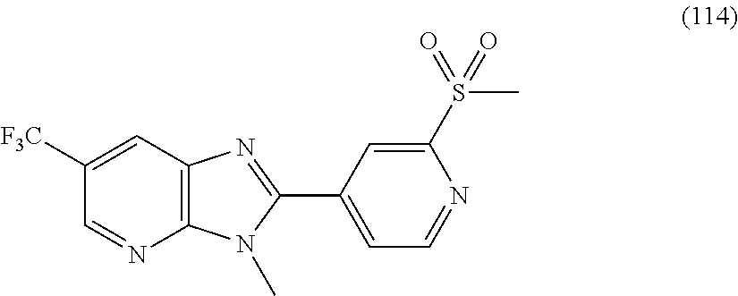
C12=C(C=C([F3C])C=N1)N=C(C1=CC=NC(S(=O)(C)=O)=C1)N2C
